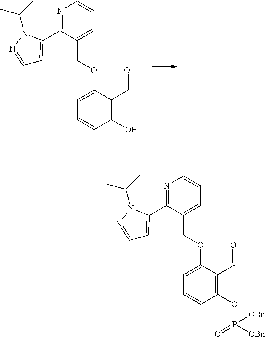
C1(OP([OBn])(=O)[OBn])=C(C=O)C(OCC2=CC=CN=C2C2=CC=NN2C(C)C)=CC=C1.C1(O)=C(C=O)C(OCC2=CC=CN=C2C2=CC=NN2C(C)C)=CC=C1
